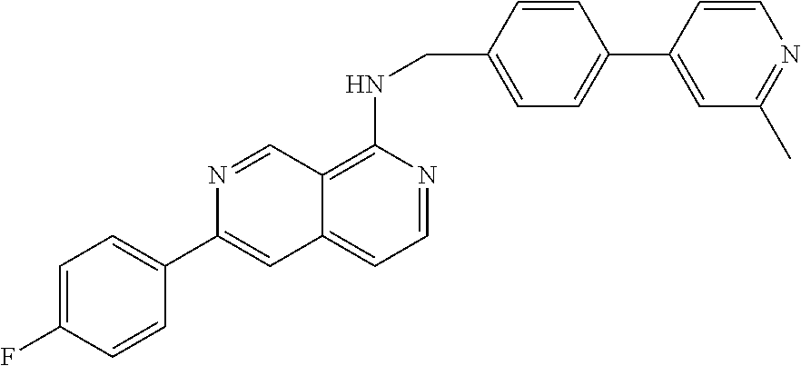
C1=C(C2=CC3=CC=NC(NCC4=CC=C(C5=CC(C)=NC=C5)C=C4)=C3C=N2)C=CC(F)=C1
